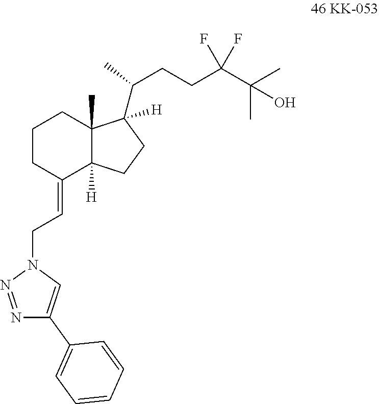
C1CC(=CCN2N=NC(C3=CC=CC=C3)=C2)C2([H])C(C)(C1)C([H])(C(CCC(C(C)(C)O)(F)F)C)CC2
